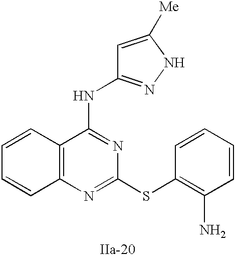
C12=C(N=C(SC3=C(N)C=CC=C3)N=C1NC1=NNC([Me])=C1)C=CC=C2
